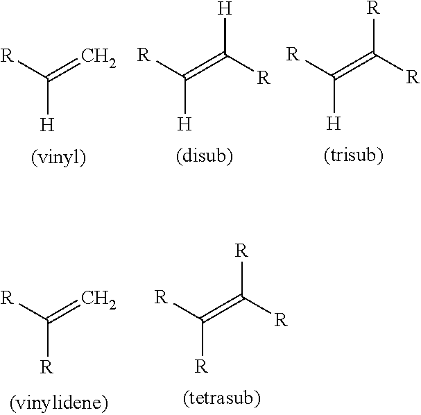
C(=C)([R])[H].C(=C([R])[H])([R])[H].C(=C([R])[R])([R])[H].C(=C)([R])[R].C(=C([R])[R])([R])[R]
